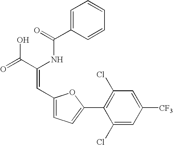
C1=C(C(=O)NC(C(=O)O)=CC2=CC=C(C3=C(Cl)C=C([CF3])C=C3Cl)O2)C=CC=C1
